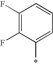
C1(F)=C(F)C(*)=CC=C1
